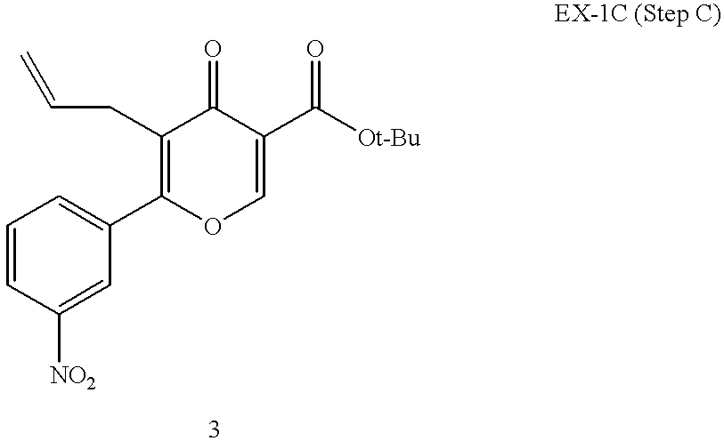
C(=C)CC1=C(C2=CC=CC([NO2])=C2)OC=C(C([Ot-Bu])=O)C1=O
